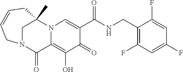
C1(F)=CC(F)=CC(F)=C1CNC(C1=CN2C(=C(O)C1=O)C(=O)N1CC2(C)CC=CC1)=O
